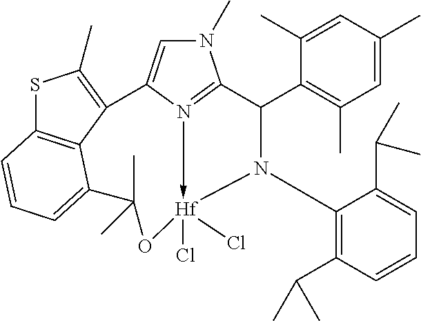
N1(C)C=C2N3->[Hf](Cl)(Cl)(N(C4=C(C(C)C)C=CC=C4C(C)C)C(C4=C(C)C=C(C)C=C4C)C=31)OC(C)(C)C1=CC=CC3=C1C2=C(C)S3
